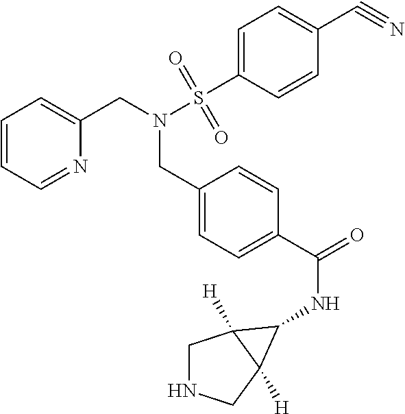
C1=CC=NC(CN(CC2=CC=C(C(NC3C4([H])CNCC43[H])=O)C=C2)S(C2=CC=C(C#N)C=C2)(=O)=O)=C1
